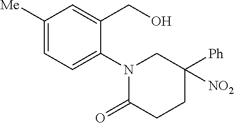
C1([Me])=CC=C(N2C(=O)CCC([Ph])([NO2])C2)C(CO)=C1
